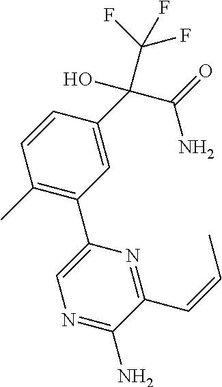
C1=CC(C)=C(C2=CN=C(N)C(C=CC)=N2)C=C1C(C(=O)N)(O)C(F)(F)F
